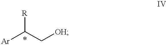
C(C([Ar])[R])[OH]
